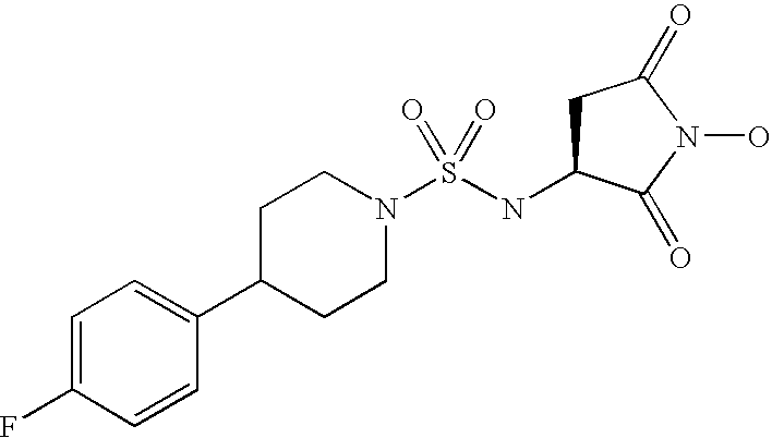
C1=C(F)C=CC(C2CCN(S(NC3CC(=O)N(O)C3=O)(=O)=O)CC2)=C1
